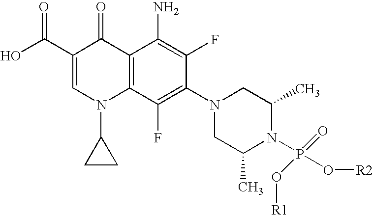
OC(C1=CN(C2CC2)C2=C(C1=O)C(N)=C(F)C(N1CC(C)N(P(O[R2])(=O)O[R1])C(C)C1)=C2F)=O
